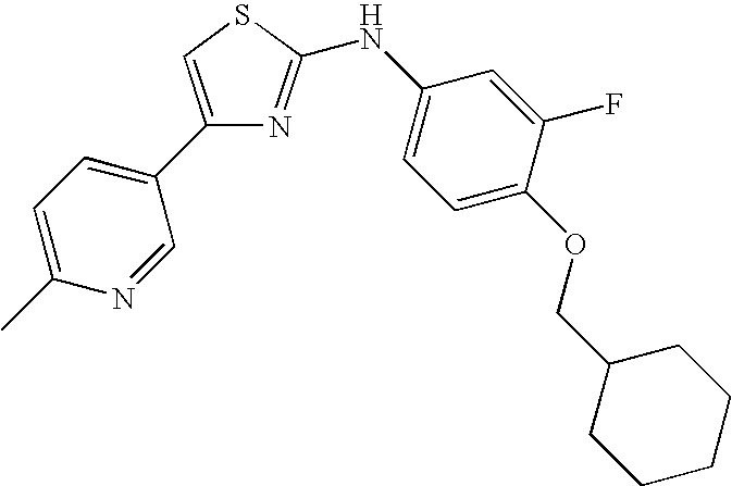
C1(C2=CC=C(C)N=C2)=CSC(NC2=CC=C(OCC3CCCCC3)C(F)=C2)=N1
